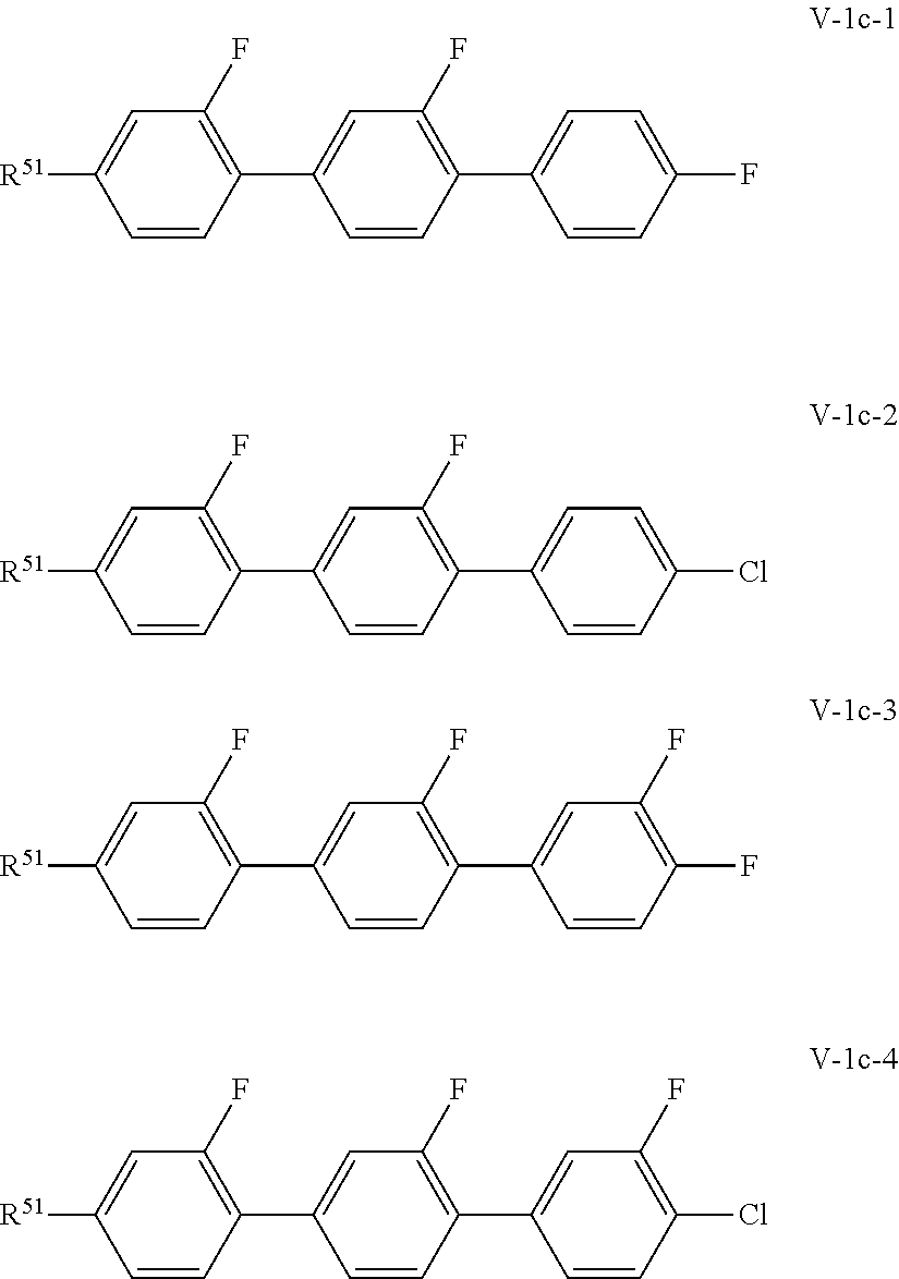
C1=CC(C2=CC=C(F)C=C2)=C(F)C=C1C1=C(F)C=C([R51])C=C1.C1=CC(C2=CC=C(Cl)C=C2)=C(F)C=C1C1=C(F)C=C([R51])C=C1.C1=CC(C2=CC(F)=C(F)C=C2)=C(F)C=C1C1=C(F)C=C([R51])C=C1.C1=CC(C2=CC(F)=C(Cl)C=C2)=C(F)C=C1C1=C(F)C=C([R51])C=C1
